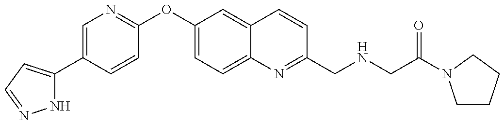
N1C(C2=CN=C(OC3=CC=C4C(=C3)C=CC(CNCC(=O)N3CCCC3)=N4)C=C2)=CC=N1
